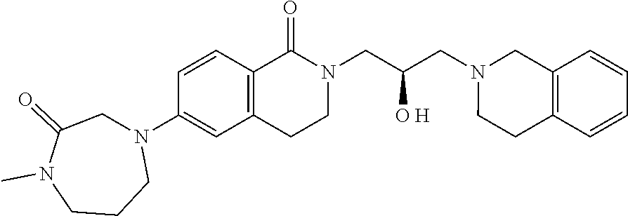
C12=C(CCN(CC(CN3CCC4=C(C3)C=CC=C4)[O H])C1=O)C=C(N1CC(=O)N(C)CCC1)C=C2
